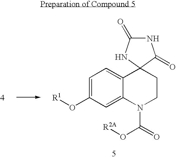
N1C(=O)NC2(C1=O)C1=CC=C(O[R1])C=C1N(C(=O)O[R2A])CC2
